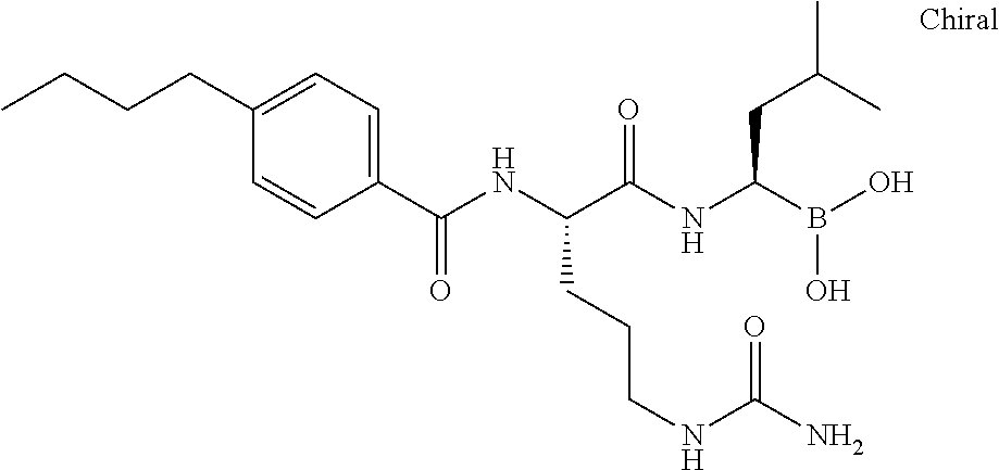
C1(C(NC(C(NC(B(O)O)CC(C)C)=O)CCCNC(N)=O)=O)=CC=C(CCCC)C=C1
